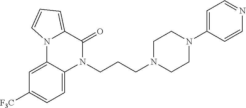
N1(CCCN2CCN(C3=CC=NC=C3)CC2)C(=O)C2=CC=CN2C2=CC([F3C])=CC=C12
